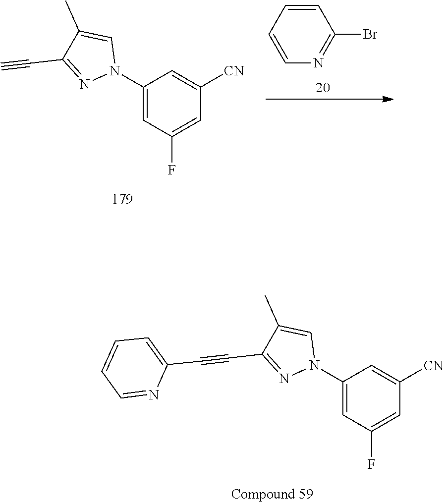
C1=CC=CN=C1Br.C1(N2C=C(C)C(C#C)=N2)=CC(F)=CC([CN])=C1.C1(N2C=C(C)C(C#CC3=CC=CC=N3)=N2)=CC(F)=CC([CN])=C1
